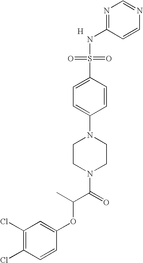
[H].N1=C(NS(=O)(=O)C2=CC=C(N3CCN(C(=O)C(OC4=CC(Cl)=C(Cl)C=C4)C)CC3)C=C2)C=CN=C1
